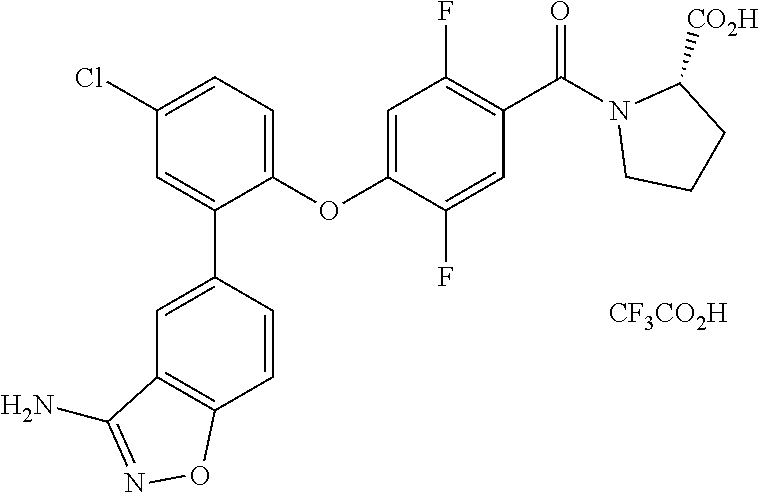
C1=C(OC2=CC=C(Cl)C=C2C2=CC3=C(C=C2)ON=C3N)C(F)=CC(C(N2CCCC2[CO2H])=O)=C1F.[CF3CO2H]
